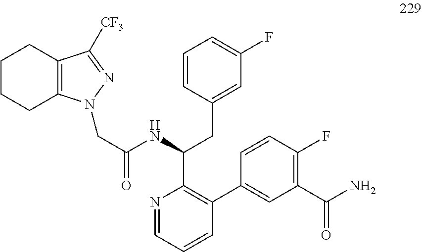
C1=CC(CC(C2=C(C3=CC(C(=O)N)=C(F)C=C3)C=CC=N2)NC(CN2C3=C(C([CF3])=N2)CCCC3)=O)=CC(F)=C1
